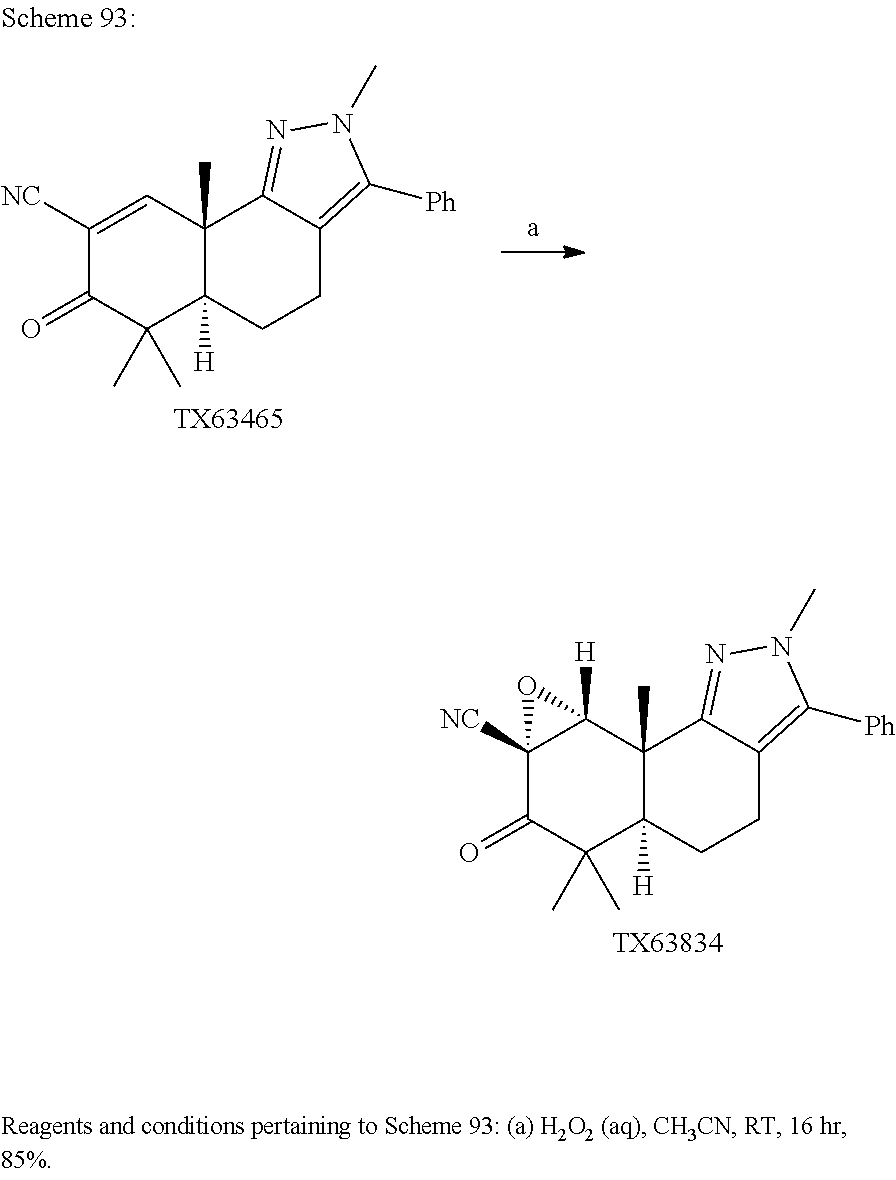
[TX63465].C1([NC])=CC2(C)C([H])(C(C)(C)C1=O)CCC1=C([Ph])N(C)N=C21.[TX63834].C12([NC])C(=O)C(C)(C)C3([H])C(C)(C1([H])O2)C1=NN(C)C([Ph])=C1CC3
